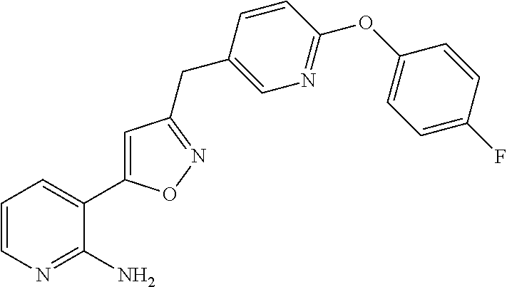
C1=CN=C(N)C(C2=CC(CC3=CN=C(OC4=CC=C(F)C=C4)C=C3)=NO2)=C1
